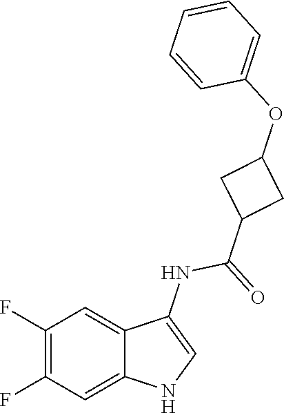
C1(F)=C(F)C=C2C(=C1)C(NC(=O)C1CC(OC3=CC=CC=C3)C1)=CN2
